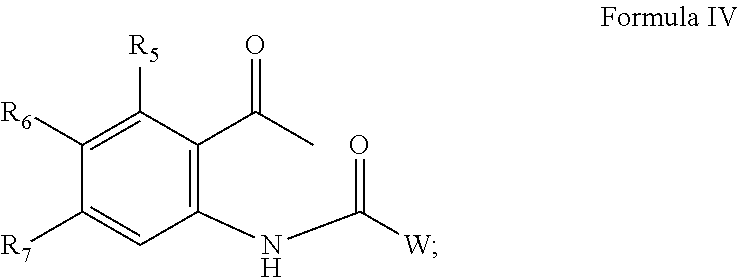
C1(NC([W])=O)=C(C(C)=O)C([R5])=C([R6])C([R7])=C1
